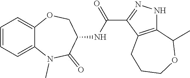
C1=CC=C2C(=C1)OCC(NC(=O)C1=NNC3=C1CCCOC3C)C(=O)N2C
